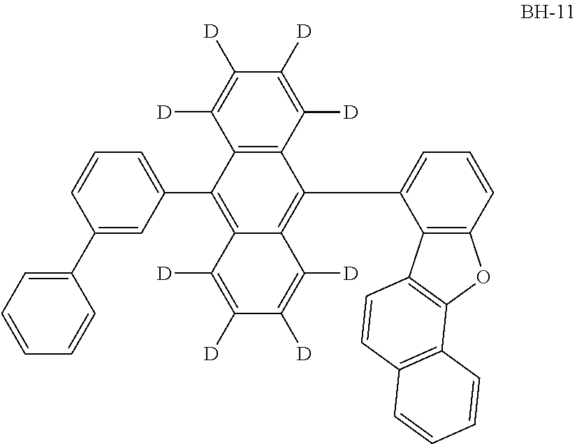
C1(C2=C3C(=C(C4=CC=CC5=C4C4=C(O5)C5=C(C=C4)C=CC=C5)C4=C2C([D])=C([D])C([D])=C4[D])C([D])=C([D])C([D])=C3[D])=CC=CC(C2=CC=CC=C2)=C1
